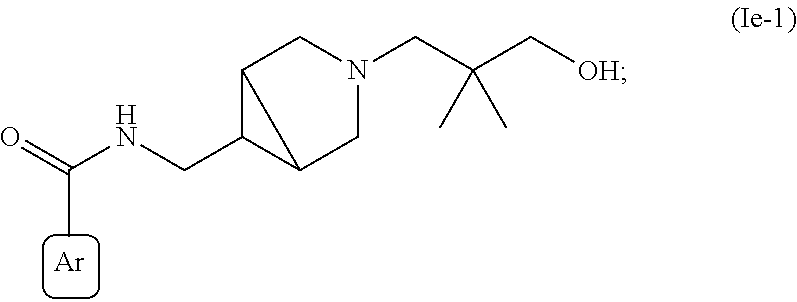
[Ar].C12C(CNC(=O)C)C1CN(CC(C[OH])(C)C)C2
